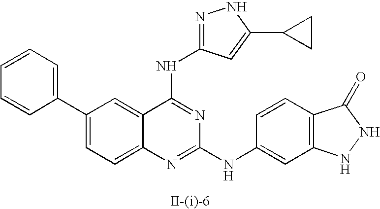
C12=CC=C(C3=CC=CC=C3)C=C1C(NC1=NNC(C3CC3)=C1)=NC(NC1=CC3=C(C=C1)C(=O)NN3)=N2
